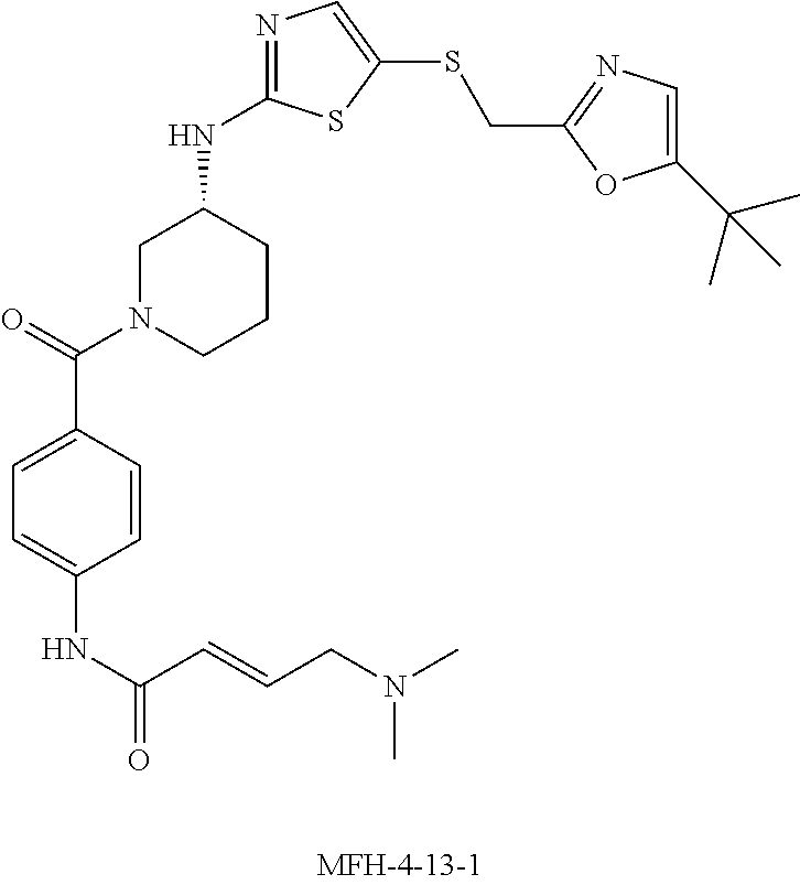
N(C1=CC=C(C(=O)N2CCCC(NC3=NC=C(SCC4=NC=C(C(C)(C)C)O4)S3)C2)C=C1)C(=O)C=CCN(C)C
